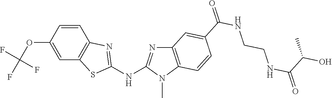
O(C1=CC2=C(C=C1)N=C(NC1=NC3=C(N1C)C=CC(C(NCCNC(=O)C(O)C)=O)=C3)S2)C(F)(F)F
